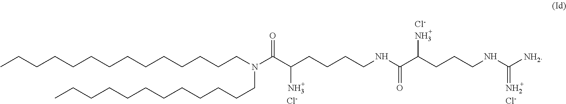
CCCCCCCCCCCCCCN(C(C(CCCCNC(C(CCCNC([NH2])=N)N)=O)N)=O)CCCCCCCCCCCC.[Cl-].[Cl-].[Cl-]
